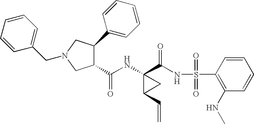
N(C1(C(NS(C2=C(NC)C=CC=C2)(=O)=O)=O)C(C=C)C1)C(C1C(C2=CC=CC=C2)CN(CC2=CC=CC=C2)C1)=O
